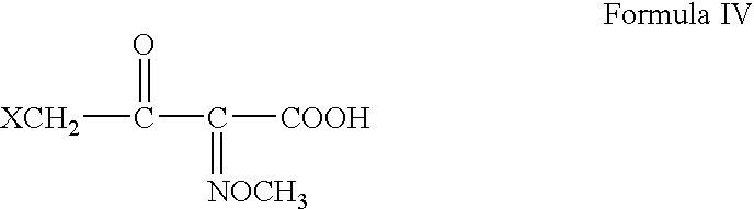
[XCH2]C(C([COOH])=[NOCH3])=O
